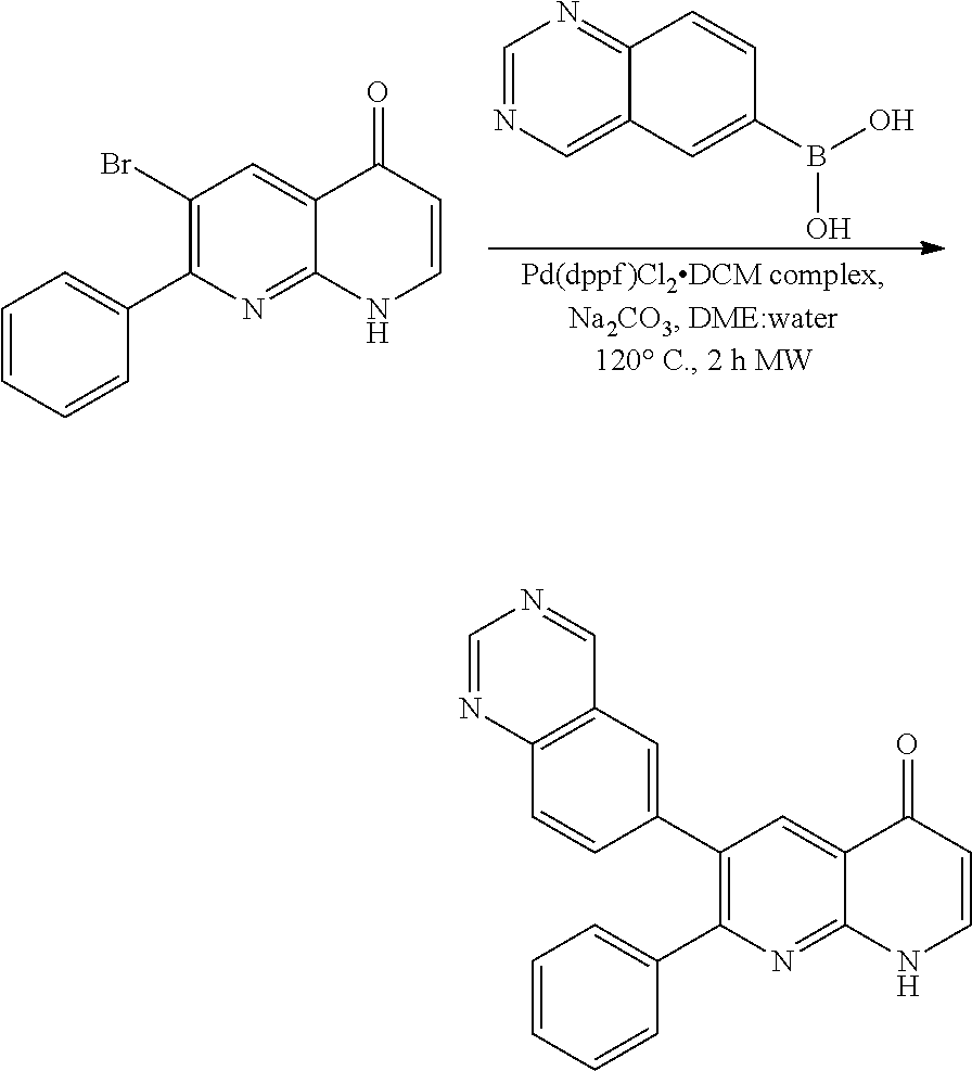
C1=NC=C2C(=N1)C=CC(B(O)O)=C2.C1(Br)=C(C2=CC=CC=C2)N=C2C(=C1)C(=O)C=CN2.C1=NC2=C(C=N1)C=C(C1=C(C3=CC=CC=C3)N=C3C(=C1)C(=O)C=CN3)C=C2
